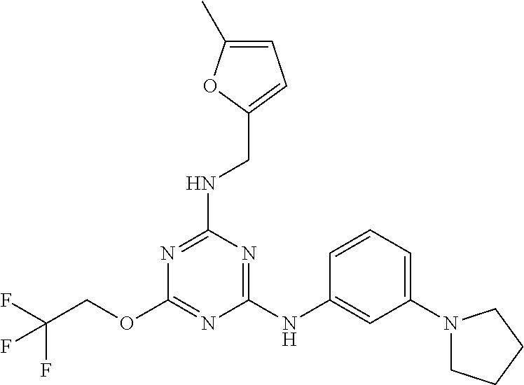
C1(NC2=CC(N3CCCC3)=CC=C2)=NC(NCC2=CC=C(C)O2)=NC(OCC(F)(F)F)=N1
